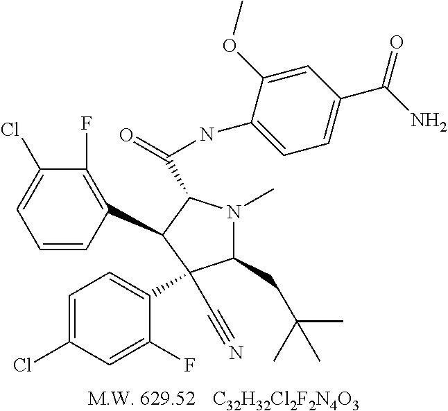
[C32H32Cl2F2N4O3].C1=CC(C2C(C(NC3=CC=C(C(N)=O)C=C3OC)=O)N(C)C(CC(C)(C)C)C2(C2=CC=C(Cl)C=C2F)C#N)=C(F)C(Cl)=C1
